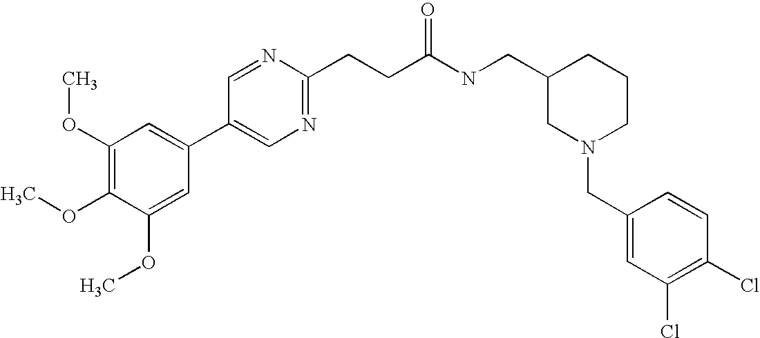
C1(OC)=C(OC)C(OC)=CC(C2=CN=C(CCC(NCC3CN(CC4=CC(Cl)=C(Cl)C=C4)CCC3)=O)N=C2)=C1
